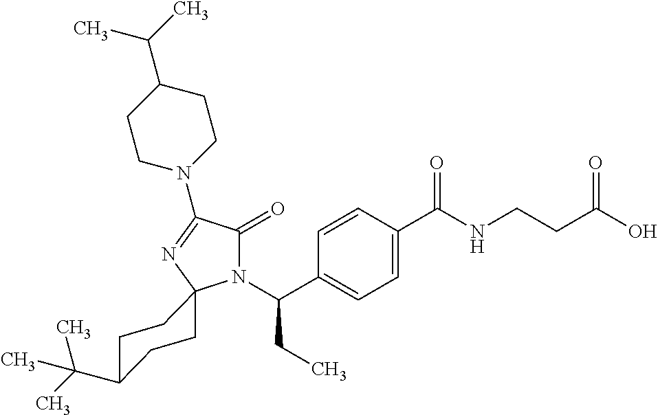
C1=C(C(=O)NCCC(=O)O)C=CC(C(N2C(=O)C(N3CCC(C(C)C)CC3)=NC23CCC(C(C)(C)C)CC3)CC)=C1
